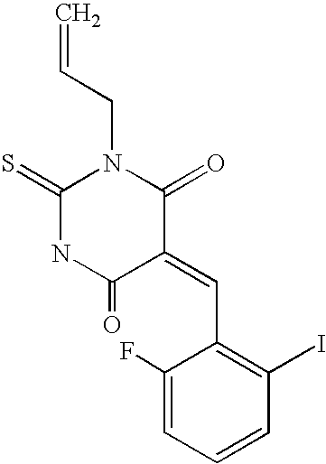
C=CCN1C(=S)NC(=O)C(=CC2=C(I)C=CC=C2F)C1=O
